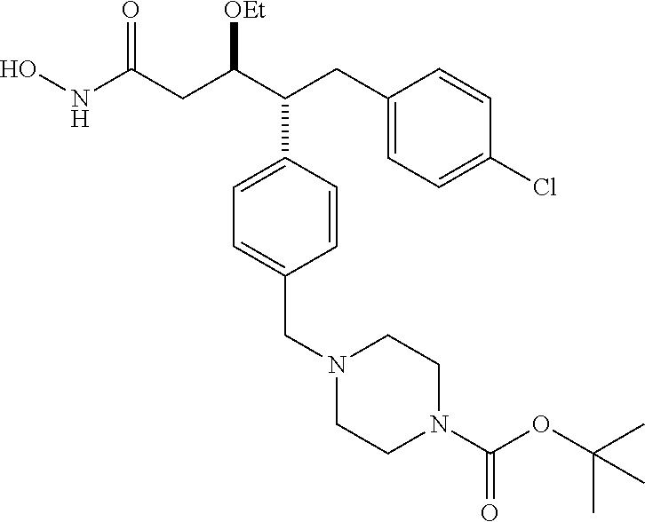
C1(CC(C(CC(NO)=O)[OEt])C2=CC=C(CN3CCN(C(OC(C)(C)C)=O)CC3)C=C2)=CC=C(Cl)C=C1
